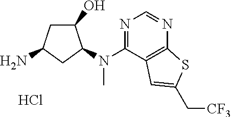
Cl.NC1CC(O)C(N(C2=NC=NC3=C2C=C(C[CF3])S3)C)C1
